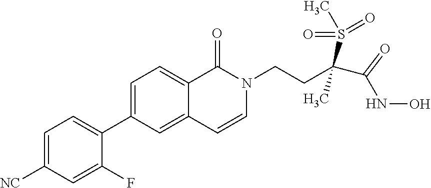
C1=C([NC])C=C(F)C(C2=CC=C3C(=C2)C=CN(CCC(S(=O)(=O)C)(C)C(NO)=O)C3=O)=C1
